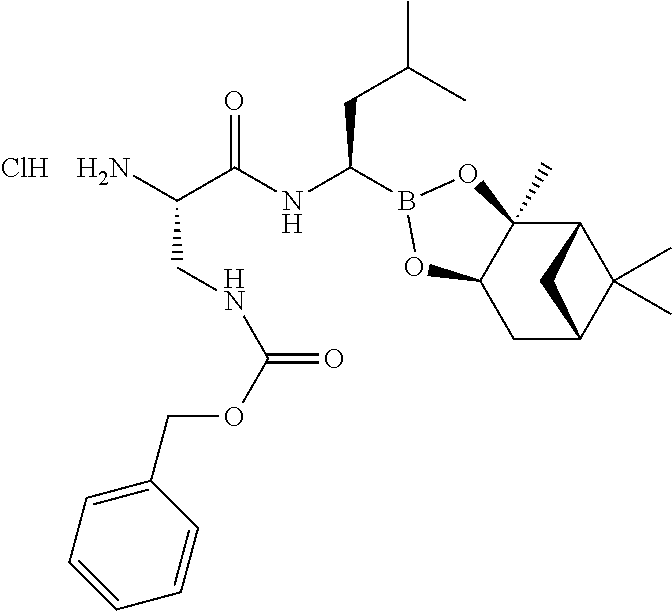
C12C3(C)C(CC(C1(C)C)C2)OB(C(NC(C(N)CNC(OCC1=CC=CC=C1)=O)=O)CC(C)C)O3.Cl
